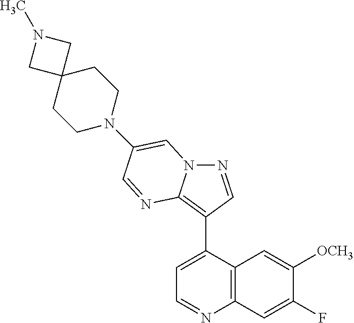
N1=CC(C2=CC=NC3=C2C=C([OCH3])C(F)=C3)=C2N1C=C(N1CCC3(CC1)CN(C)C3)C=N2
